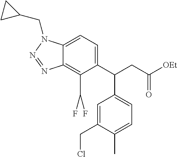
C12=CC=C(C(CC([OEt])=O)C3=CC=C(C)C(CCl)=C3)C(C(F)F)=C1N=NN2CC1CC1
